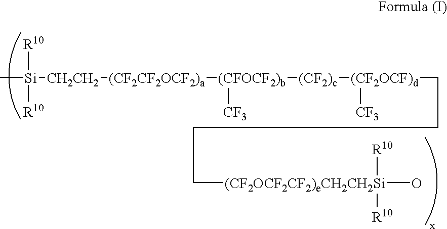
C[Si]([CH2CH2][(CF2CF2OCF2)a][(CFOCF2)b]([(CF2)c][(CF2OCF)d](CCCC[(CF2OCF2CF2)eCH2CH2Si](O)([R10])[R10])[CF3])[CF3])([R10])[R10]
